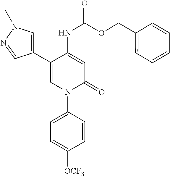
C1=C(NC(OCC2=CC=CC=C2)=O)C(C2=CN(C)N=C2)=CN(C2=CC=C([OCF3])C=C2)C1=O
